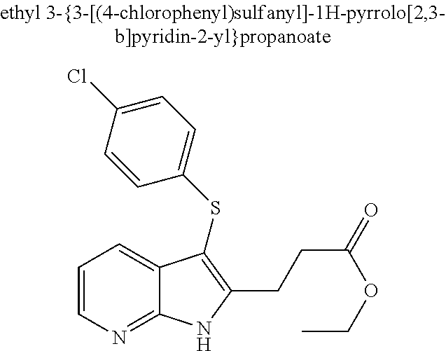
C(C1=C(SC2=CC=C(Cl)C=C2)C2=CC=CN=C2N1)CC(OCC)=O
